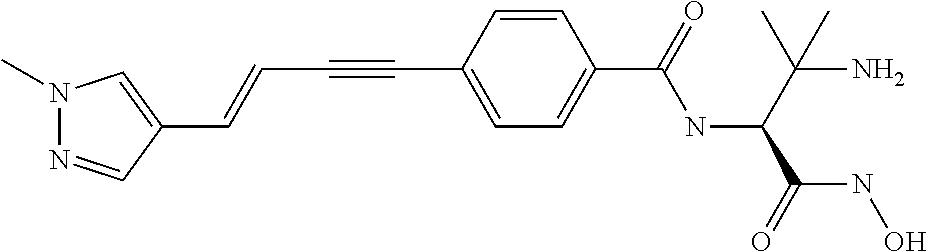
C1(C=CC#CC2=CC=C(C(NC(C(N)(C)C)C(NO)=O)=O)C=C2)=CN(C)N=C1
